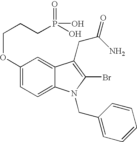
C1(OCCCP(O)(=O)O)=CC=C2C(=C1)C(CC(=O)N)=C(Br)N2CC1=CC=CC=C1
